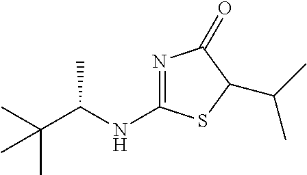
N1=C(NC(C(C)(C)C)C)SC(C(C)C)C1=O
